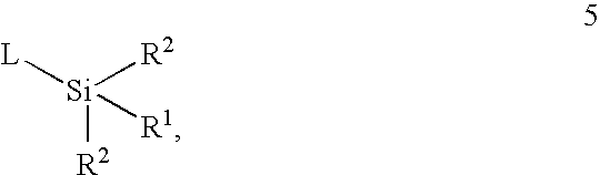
[L][Si]([R2])([R2])[R1]
